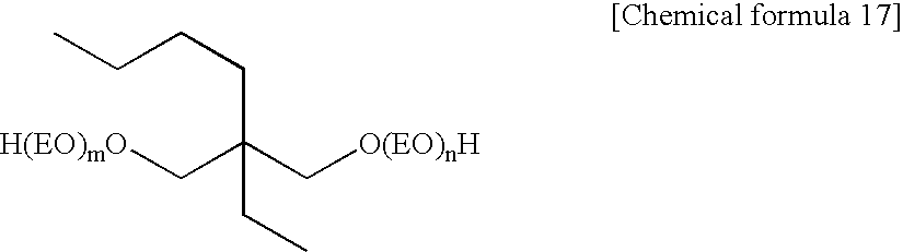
[H(EO)mO]CC(C[O(EO)nH])(CC)CCCC
